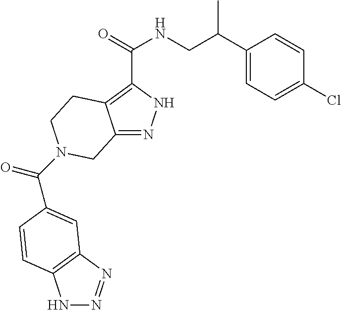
N1N=NC2=C1C=CC(C(=O)N1CCC3=C(C(=O)NCC(C4=CC=C(Cl)C=C4)C)NN=C3C1)=C2
